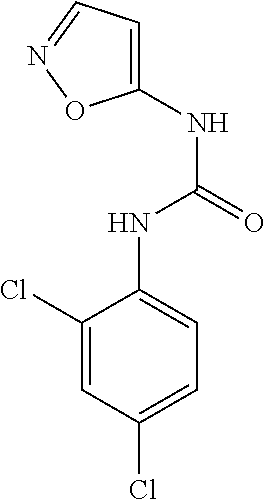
C1(NC(=O)NC2=CC=C(Cl)C=C2Cl)=CC=NO1
